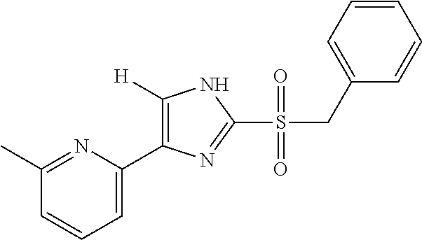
C1(C)=NC(C2=C([H])NC(S(=O)(=O)CC3=CC=CC=C3)=N2)=CC=C1
